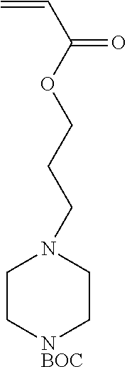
C=CC(=O)OCCCN1CC[NBOC]CC1
